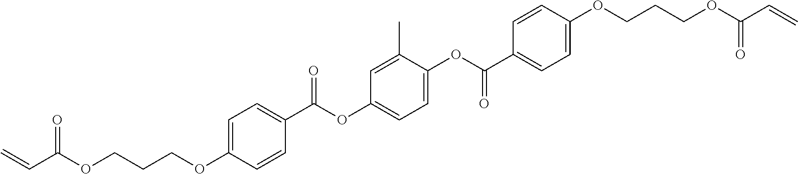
C=CC(OCCCOC1=CC=C(C(OC2=CC=C(OC(C3=CC=C(OCCCOC(C=C)=O)C=C3)=O)C(C)=C2)=O)C=C1)=O
